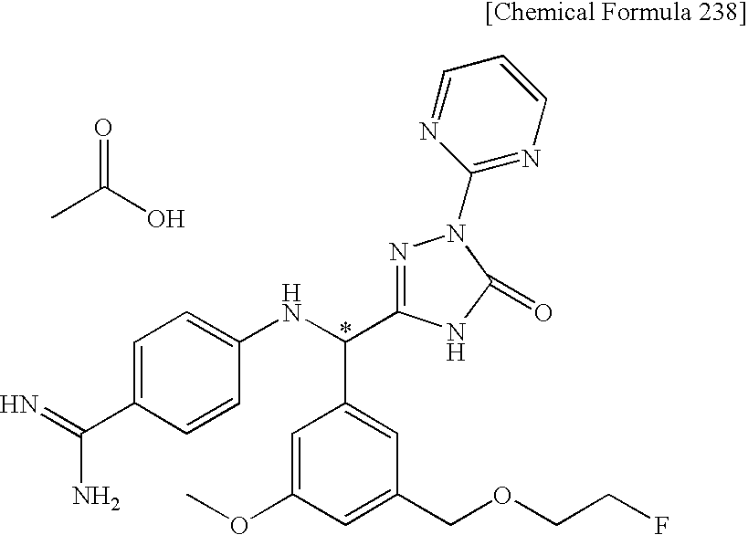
CC(O)=O.C1=C(C(=N)N)C=CC(NC(C2=CC(COCCF)=CC(OC)=C2)C2=NN(C3=NC=CC=N3)C(=O)N2)=C1
